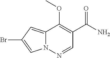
N12C(=CC(Br)=C1)C(OC)=C(C(N)=O)C=N2
